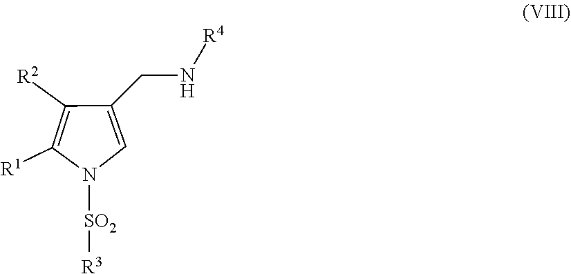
[R1]C1=C([R2])C(CN[R4])=CN1[SO2][R3]
